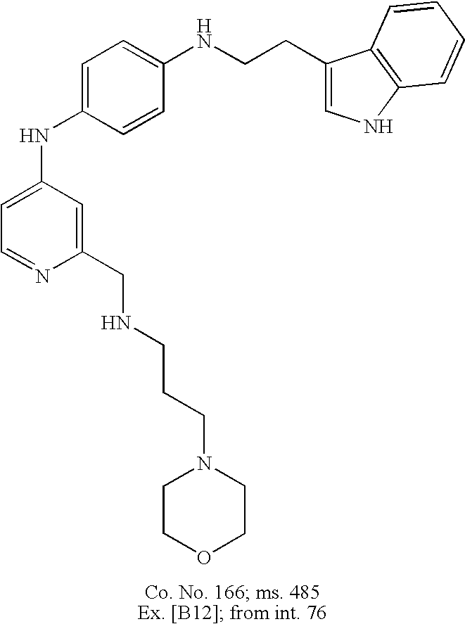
C1=C(NC2=CC=C(NCCC3=CNC4=C3C=CC=C4)C=C2)C=C(CNCCCN2CCOCC2)N=C1
